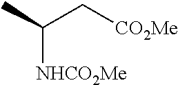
CC(C[CO2Me])[NHCO2Me]
